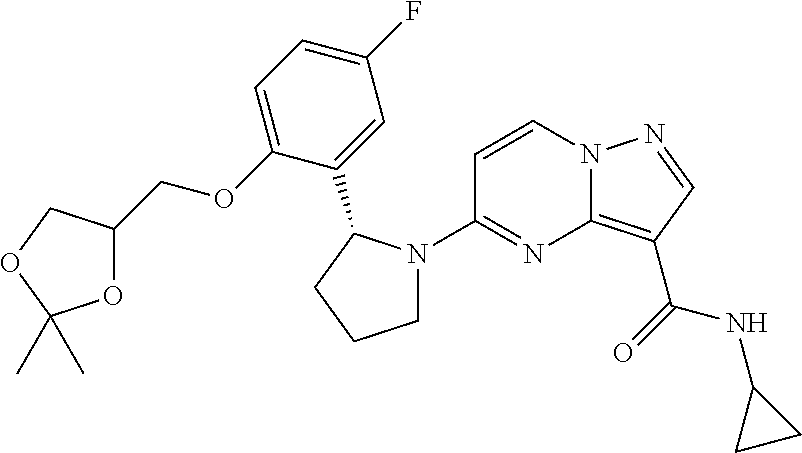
C1=CN2C(=C(C(=O)NC3CC3)C=N2)N=C1N1CCCC1C1=CC(F)=CC=C1OCC1OC(C)(C)OC1
